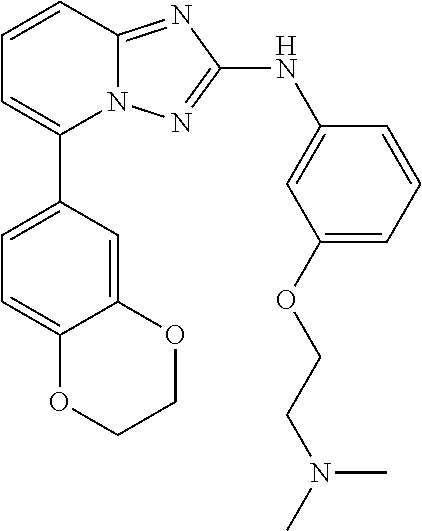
N12C(=NC(NC3=CC(OCCN(C)C)=CC=C3)=N1)C=CC=C2C1=CC=C2C(=C1)OCCO2
